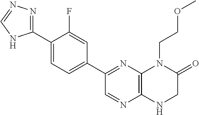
C1(C2=NC3=C(N=C2)NCC(=O)N3CCOC)=CC=C(C2=NN=CN2)C(F)=C1
